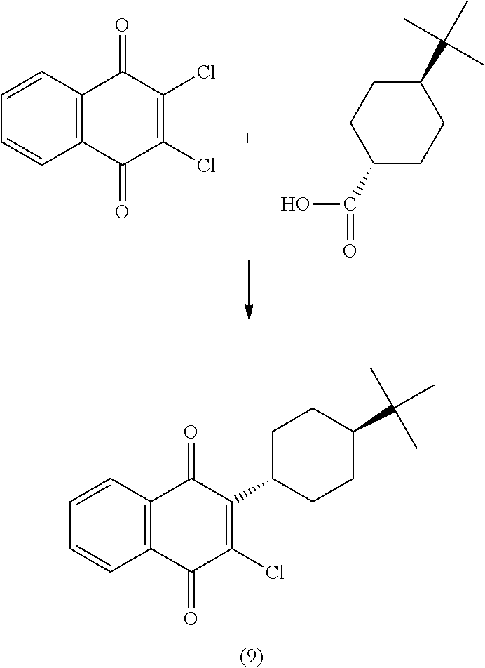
C1=CC2=C(C=C1)C(=O)C(Cl)=C(Cl)C2=O.C1(C(O)=O)CCC(C(C)(C)C)CC1.C1=CC2=C(C=C1)C(=O)C(C1CCC(C(C)(C)C)CC1)=C(Cl)C2=O
